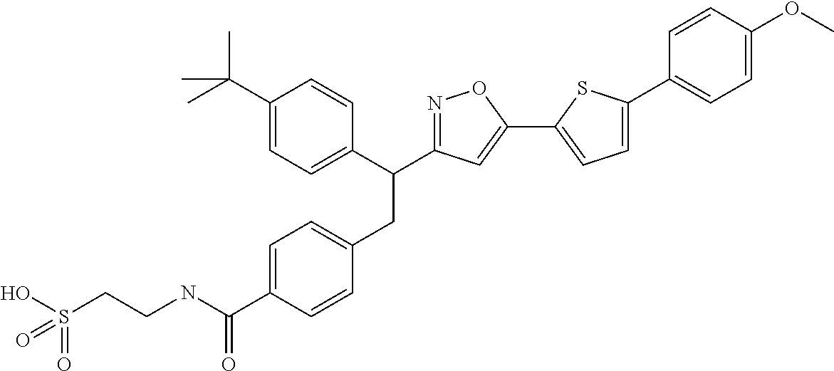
C1=C(C(NCCS(=O)(O)=O)=O)C=CC(CC(C2=CC=C(C(C)(C)C)C=C2)C2=NOC(C3=CC=C(C4=CC=C(OC)C=C4)S3)=C2)=C1
